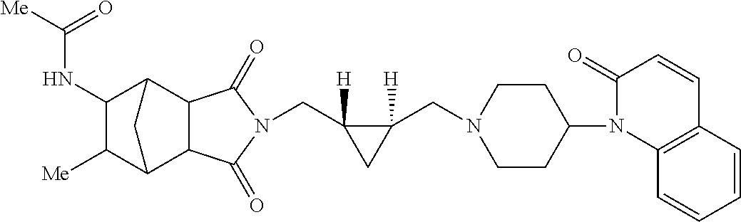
C(C1([H])C(CN2CCC(N3C4=C(C=CC3=O)C=CC=C4)CC2)([H])C1)N1C(=O)C2C3C([Me])C(NC(=O)[Me])C(C2C1=O)C3
